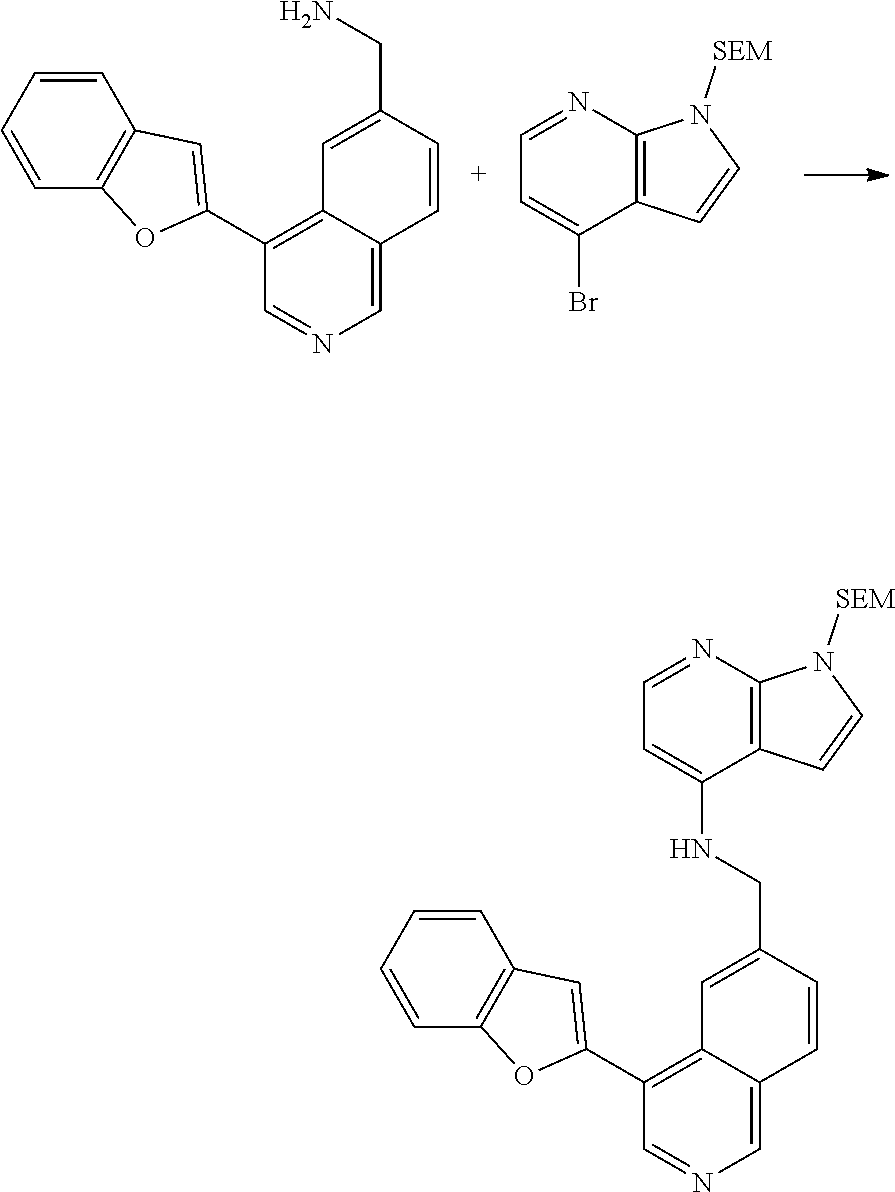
C1(C2=CC3=C(O2)C=CC=C3)=C2C(=CN=C1)C=CC(CN)=C2.C12=C(N=CC=C1Br)N([SEM])C=C2.C1(C2=CC3=C(O2)C=CC=C3)=C2C(=CN=C1)C=CC(CNC1=CC=NC3=C1C=CN3[SEM])=C2
